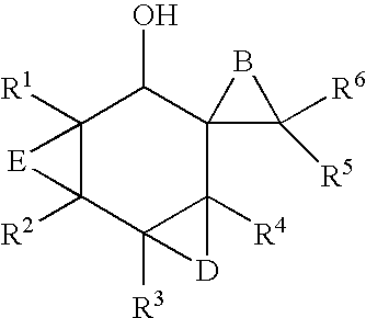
C12([R3])C([R4])(C3(C(O)C4([R1])C1([R2])[E]4)C([R5])([R6])B3)[D]2
